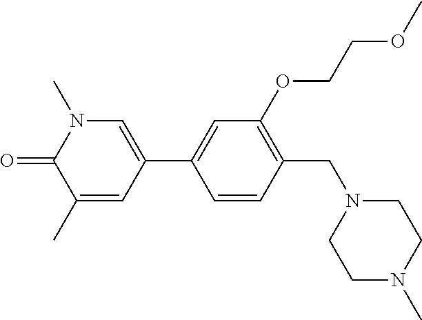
O=C1N(C)C=C(C2=CC(OCCOC)=C(CN3CCN(C)CC3)C=C2)C=C1C
